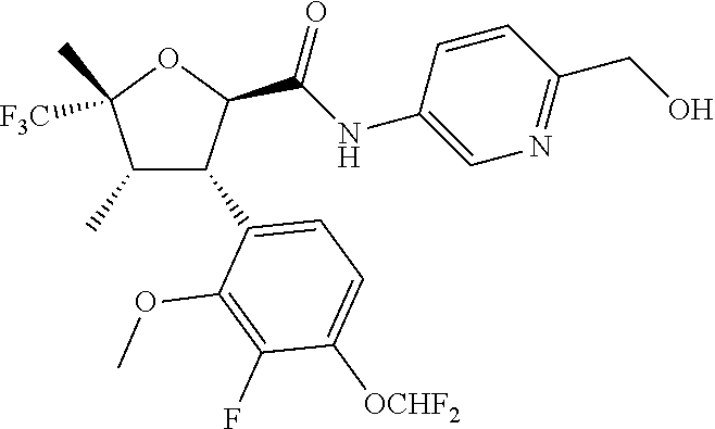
C1(C)C(C2=CC=C([OCHF2])C(F)=C2OC)C(C(NC2=CN=C(CO)C=C2)=O)OC1(C)[F3C]
